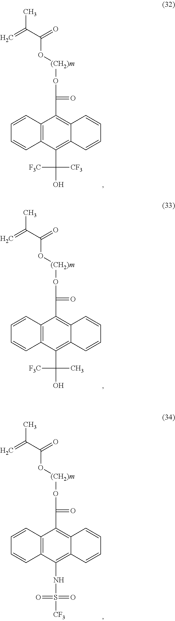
C1=CC2=C(C=C1)C(C([F3C])([CF3])O)=C1C(=C2C(=O)O[(CH2)m]OC(C(=C)C)=O)C=CC=C1.C1=CC2=C(C=C1)C(C([F3C])(C)O)=C1C(=C2C(=O)O[(CH2)m]OC(C(=C)C)=O)C=CC=C1.C1=CC2=C(C=C1)C(NS(=O)(=O)[CF3])=C1C(=C2C(=O)O[(CH2)m]OC(C(=C)C)=O)C=CC=C1
